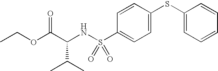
C(NS(C1=CC=C(SC2=CC=CC=C2)C=C1)(=O)=O)(C(OCC)=O)C(C)C
